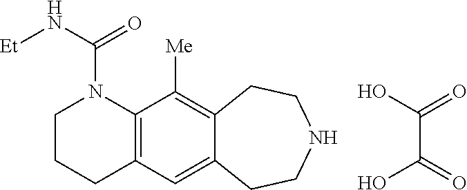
O=C(C(=O)O)O.C12=C(C=C3C(=C1[Me])CCNCC3)CCCN2C(=O)N[Et]
